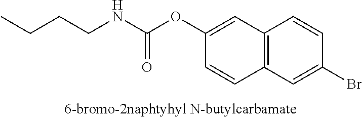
C12=C(C=C(OC(NCCCC)=O)C=C1)C=CC(Br)=C2
